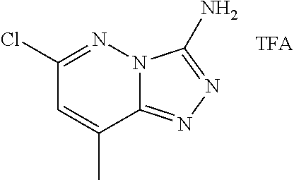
C12=NN=C(N)N1N=C(Cl)C=C2C.[TFA]
